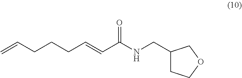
C=CCCCC=CC(NCC1CCOC1)=O
